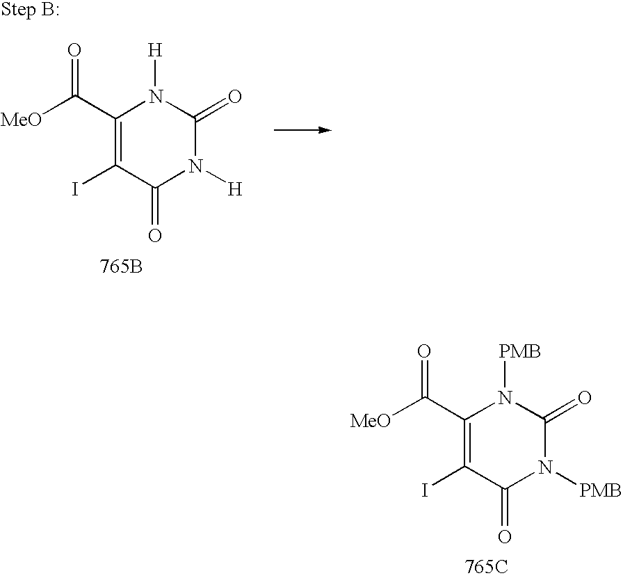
[MeO]C(C1=C(I)C(=O)N([H])C(=O)N1[H])=O.[765B].[MeO]C(C1=C(I)C(=O)N([PMB])C(=O)N1[PMB])=O.[765C]
